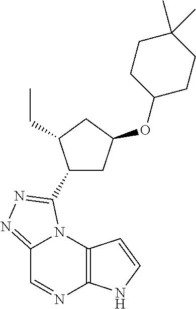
C12=NN=C(C3CC(OC4CCC(C)(C)CC4)CC3CC)N1C1=C(N=C2)NC=C1
